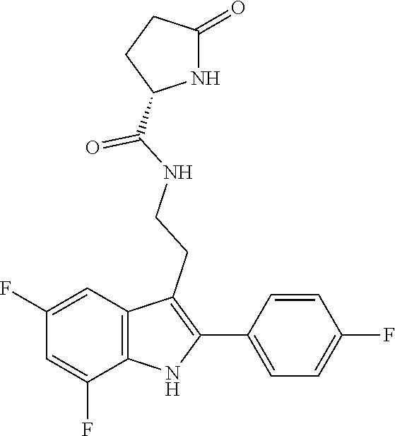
C1(=O)NC(C(NCCC2=C(C3=CC=C(F)C=C3)NC3=C2C=C(F)C=C3F)=O)CC1
